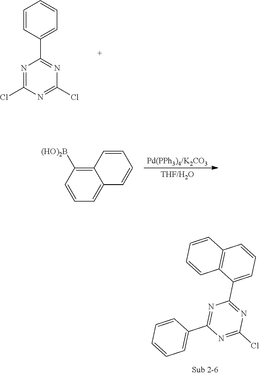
C1=CC(C2=NC(Cl)=NC(Cl)=N2)=CC=C1.C1=CC([(HO)2B])=C2C(=C1)C=CC=C2.C1=CC2=C(C(C3=NC(Cl)=NC(C4=CC=CC=C4)=N3)=C1)C=CC=C2
